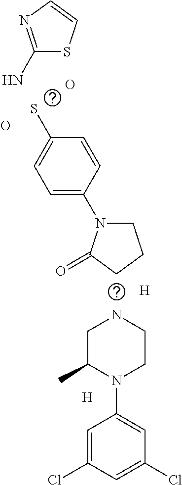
C1(N)=NC=CS1.[H].[H].O.O.C1(C)N(C2=CC(Cl)=CC(Cl)=C2)CCNC1.SC1=CC=C(N2CCCC2=O)C=C1
